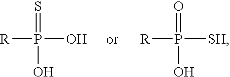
[R]P(=S)(O)O.[R]P(=O)(O)[SH]
